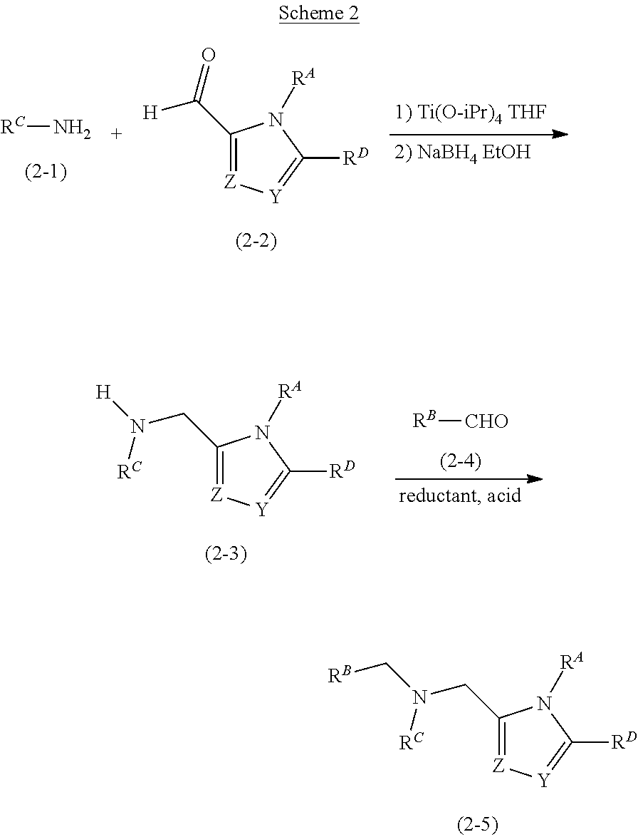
[RC]N.C1(C(=O)[H])=[Z][Y]=C([RD])N1[RA].[RB][CHO].C1(CN([H])[RC])=[Z][Y]=C([RD])N1[RA].C1(CN(C[RB])[RC])=[Z][Y]=C([RD])N1[RA]
